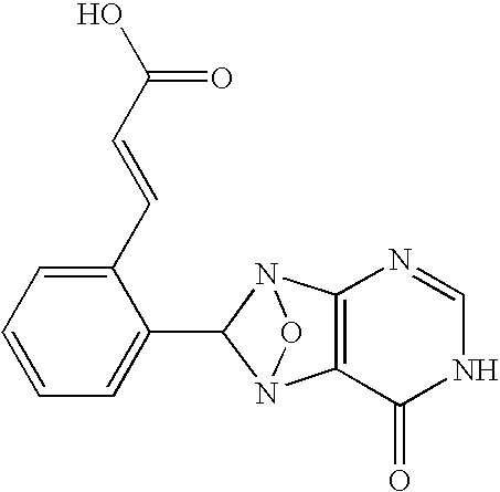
C12=C(N3C(C4=CC=CC=C4C=CC(O)=O)N1O3)N=CNC2=O
